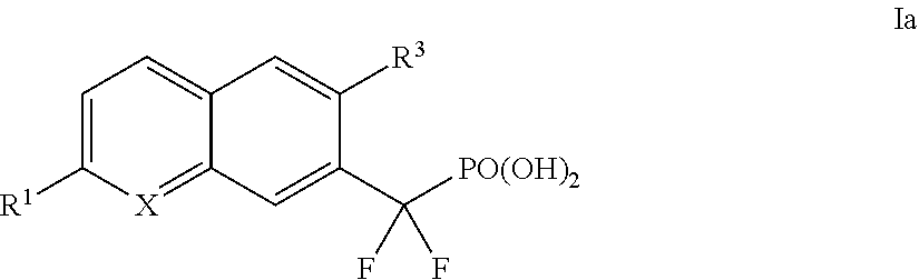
[X]1=C2C(=CC=C1[R1])C=C([R3])C(C([PO(OH)2])(F)F)=C2
